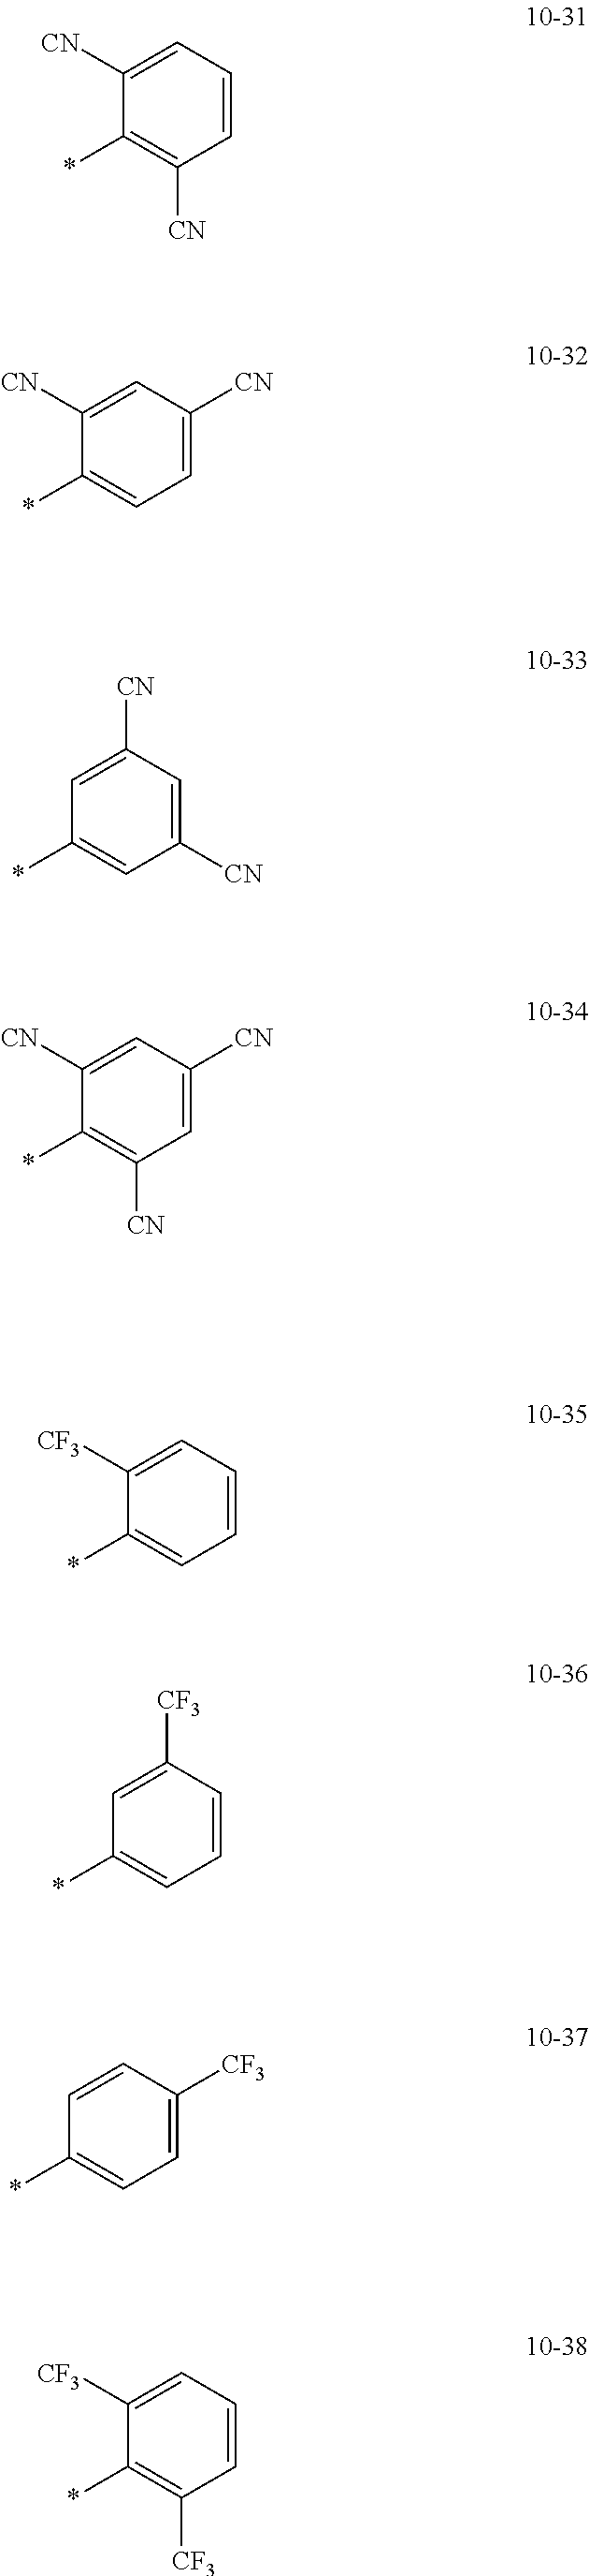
C1=CC=C([CN])C(*)=C1[CN].C1=C([CN])C=C([CN])C(*)=C1.C1([CN])=CC([CN])=CC(*)=C1.C1=C([CN])C=C([CN])C(*)=C1[CN].C1=CC=C([CF3])C(*)=C1.C1=CC([CF3])=CC(*)=C1.C1=C([CF3])C=CC(*)=C1.C1=CC=C([CF3])C(*)=C1[CF3]
